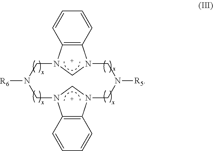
C12=C(N3CN1CN([R5])CN1C4=C(N(CN([R6])C3)C1)C=CC=C4)C=CC=C2
